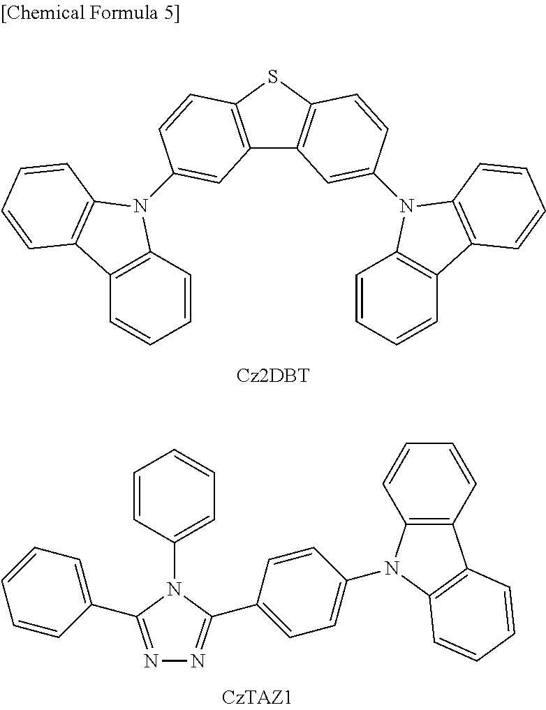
C12=C(SC3=C1C=C(N1C4=C(C=CC=C4)C4=C1C=CC=C4)C=C3)C=CC(N1C3=C(C=CC=C3)C3=C1C=CC=C3)=C2.C12=C(C=CC=C1)C1=C(N2C2=CC=C(C3=NN=C(C4=CC=CC=C4)N3C3=CC=CC=C3)C=C2)C=CC=C1
